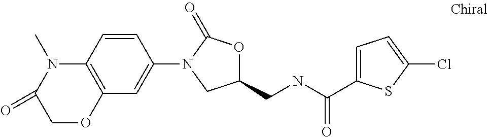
C1=CC2=C(C=C1N1C(=O)OC(CNC(=O)C3=CC=C(Cl)S3)C1)OCC(=O)N2C
